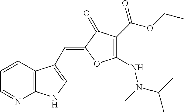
C1=CC2=C(N=C1)NC=C2C=C1C(=O)C(C(=O)OCC)=C(NN(C(C)C)C)O1
